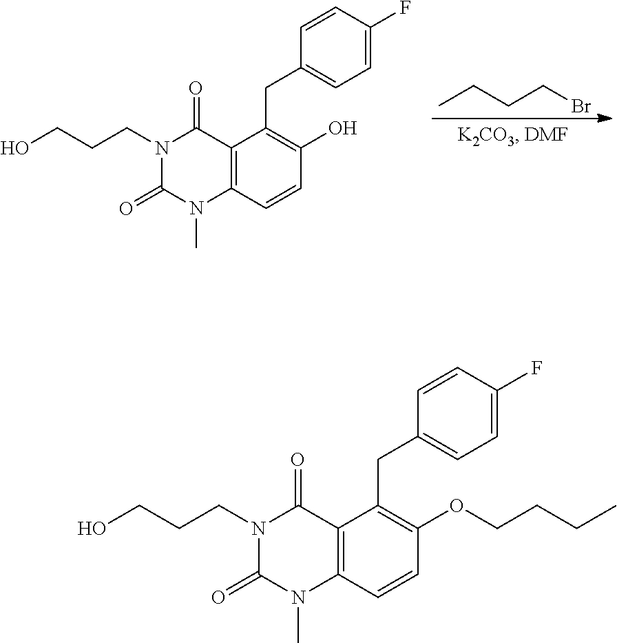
BrCCCC.C12=C(C=CC(O)=C1CC1=CC=C(F)C=C1)N(C)C(=O)N(CCCO)C2=O.C12=C(C=CC(OCCCC)=C1CC1=CC=C(F)C=C1)N(C)C(=O)N(CCCO)C2=O
